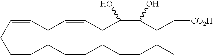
C(CC=CCC=CCCCCC)=CCC=CCC(C(CC[CO2H])O)O
